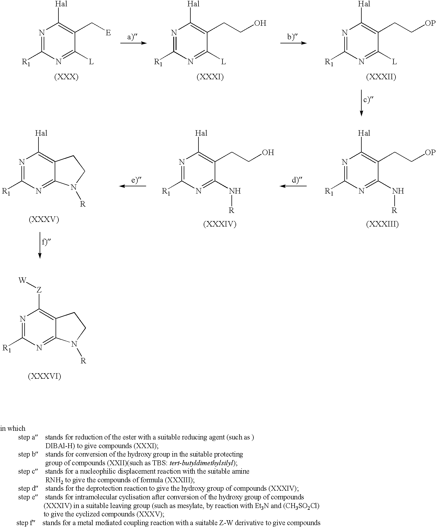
N1=C([R1])N=C([L])C(C[E])=C1[Hal].N1=C([R1])N=C([L])C(CCO)=C1[Hal].N1=C([R1])N=C([L])C(CC[OP])=C1[Hal].N1=C([R1])N=C(N[R])C(CC[OP])=C1[Hal].N1=C([R1])N=C(N[R])C(CCO)=C1[Hal].N1=C([R1])N=C2C(=C1[Hal])CCN2[R].N1=C([R1])N=C2C(=C1[Z][W])CCN2[R]
